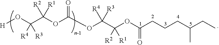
[H]OC(C(OC(OC(C(OC(CCCC(CC)C)=O)([R1])[R2])([R3])[R4])=O)([R1])[R2])([R3])[R4]
